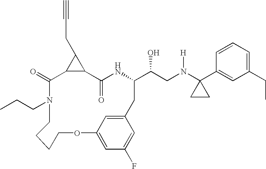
C12C(=O)NC(C(CN(C3(C4=CC(CC)=CC=C4)CC3)[H])O)CC3=CC(=CC(F)=C3)OCCCCN(CCC)C(=O)C1C2CC#C
